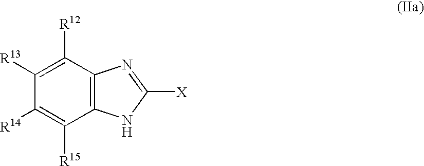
C12=C(C([R12])=C([R13])C([R14])=C1[R15])N=C([X])N2
